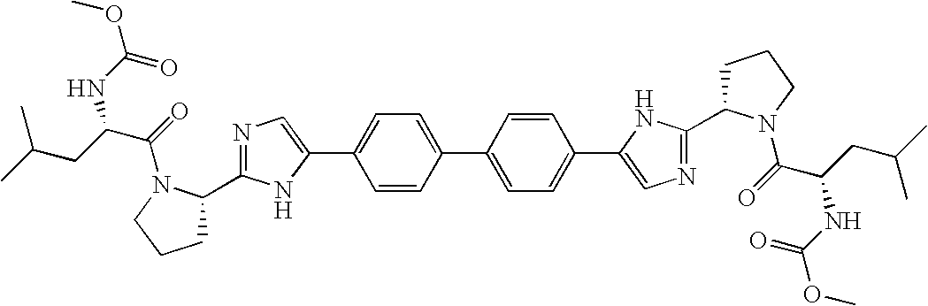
C1=CC(C2=CC=C(C3=CN=C(C4CCCN4C(=O)C(NC(OC)=O)CC(C)C)N3)C=C2)=CC=C1C1=CN=C(C2CCCN2C(=O)C(CC(C)C)NC(OC)=O)N1
